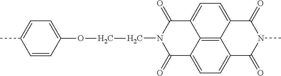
C(N1C(=O)C2=CC=C3C4=C2C(=CC=C4C(=O)N(C)C3=O)C1=O)COC1=CC=C(C)C=C1
